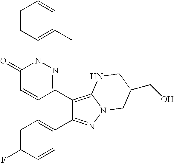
C1=CC(N2C(=O)C=CC(C3=C4N(N=C3C3=CC=C(F)C=C3)CC(CO)CN4)=N2)=C(C)C=C1
